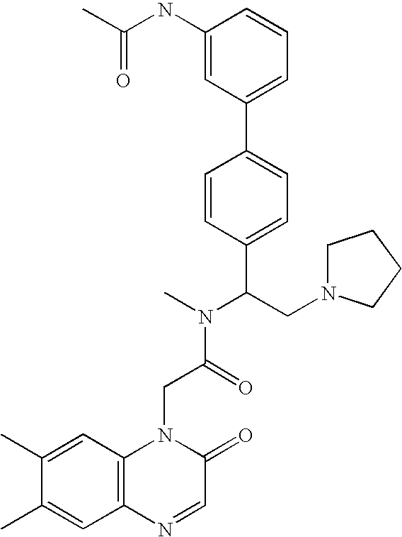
C(C(N(C)C(CN1CCCC1)C1=CC=C(C2=CC=CC(NC(C)=O)=C2)C=C1)=O)N1C2=C(C=C(C)C(C)=C2)N=CC1=O
